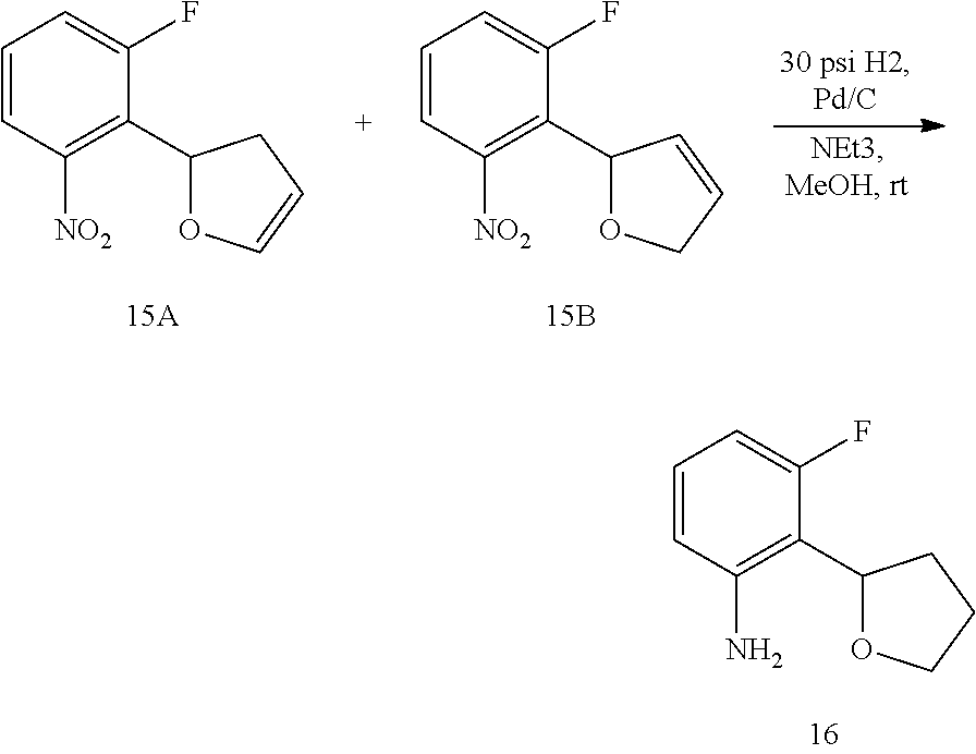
C1=CC([NO2])=C(C2OC=CC2)C(F)=C1.C1=CC([NO2])=C(C2OCC=C2)C(F)=C1.C1=CC(N)=C(C2OCCC2)C(F)=C1
